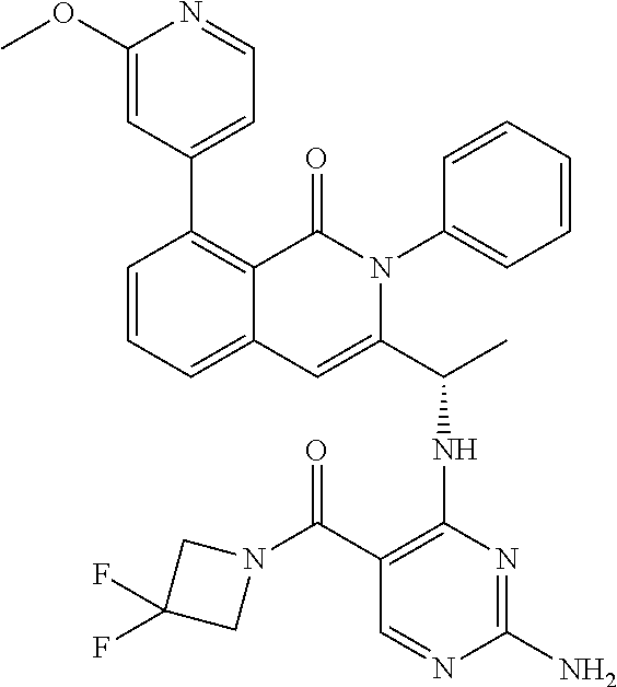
C1=CC=C2C(=C1C1=CC=NC(OC)=C1)C(=O)N(C1=CC=CC=C1)C(C(C)NC1=C(C(=O)N3CC(F)(F)C3)C=NC(N)=N1)=C2
